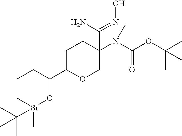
C1C(C(CC)O[Si](C(C)(C)C)(C)C)OCC(N(C(OC(C)(C)C)=O)C)(C(N)=NO)C1
